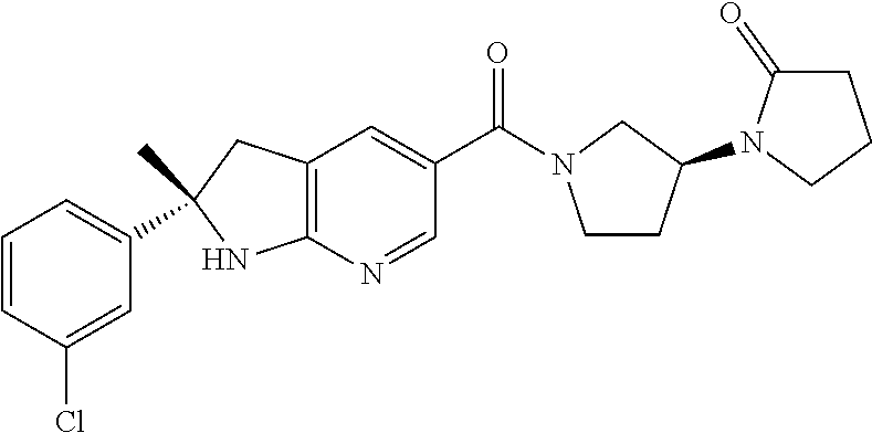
C12=C(N=CC(C(=O)N3CCC(N4CCCC4=O)C3)=C1)NC(C1=CC=CC(Cl)=C1)(C)C2
